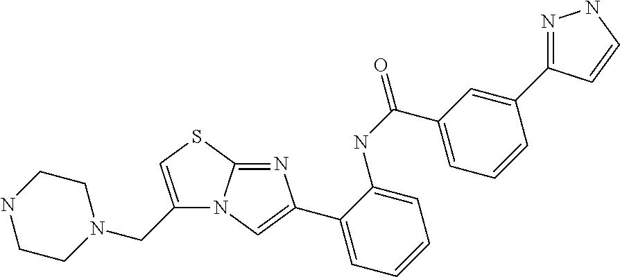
N12C(=NC(C3=CC=CC=C3NC(C3=CC=CC(C4=NNC=C4)=C3)=O)=C1)SC=C2CN1CCNCC1
